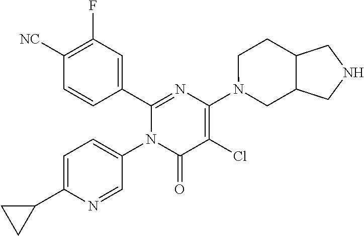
C1(C2=CC(F)=C([CN])C=C2)=NC(N2CC3C(CC2)CNC3)=C(Cl)C(=O)N1C1=CC=C(C2CC2)N=C1
